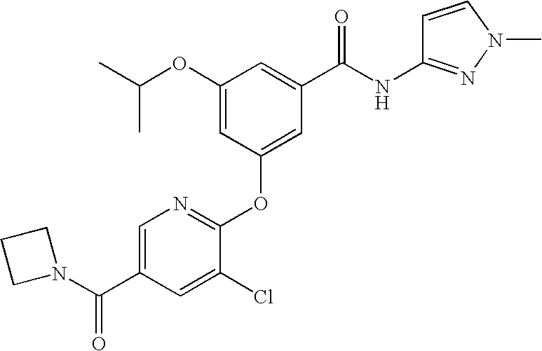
C1=C(C(N2CCC2)=O)C=C(Cl)C(OC2=CC(C(NC3=NN(C)C=C3)=O)=CC(OC(C)C)=C2)=N1
